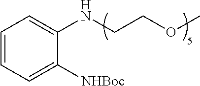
C1=CC=C([NHBoc])C(NCCOC)=C1
